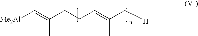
[Me2Al]C=C(CCC=C(C[H])C)C
